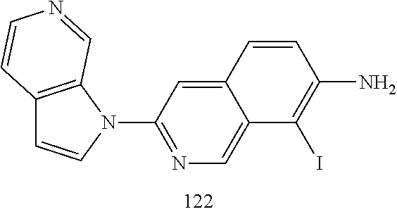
C12=C(N(C3=NC=C4C(=C3)C=CC(N)=C4I)C=C1)C=NC=C2
